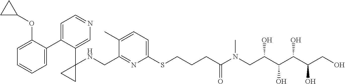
N1=C(CNC2(C3=CN=CC=C3C3=CC=CC=C3OC3CC3)CC2)C(C)=CC=C1SCCCC(N(CC(C(C(C(CO)O)O)O)O)C)=O
